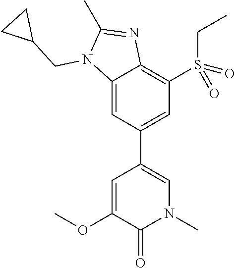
C12=CC(C3=CN(C)C(=O)C(OC)=C3)=CC(S(=O)(CC)=O)=C1N=C(C)N2CC1CC1
